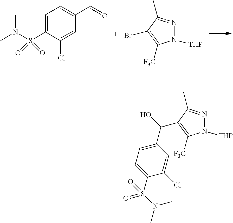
C1=C(S(N(C)C)(=O)=O)C(Cl)=CC(C=O)=C1.N1([THP])N=C(C)C(Br)=C1[F3C].N1([THP])N=C(C)C(C(O)C2=CC=C(S(N(C)C)(=O)=O)C(Cl)=C2)=C1[F3C]
